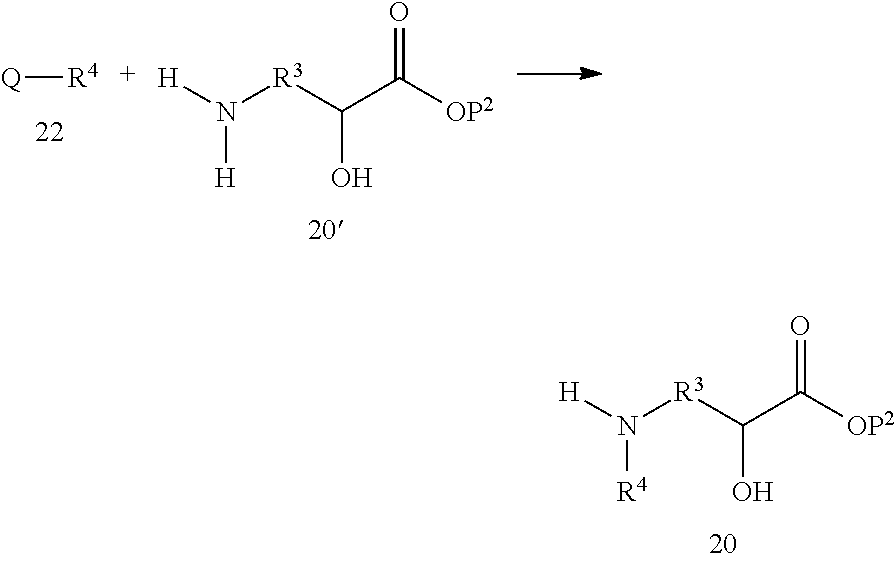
[H]N([R3]C(C([OP2])=O)O)[R4].[Q][R4].[H]N([R3]C(C([OP2])=O)O)[H]
